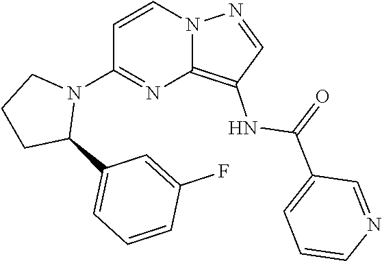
C12=C(NC(C3=CC=CN=C3)=O)C=NN1C=CC(N1CCCC1C1=CC=CC(F)=C1)=N2
